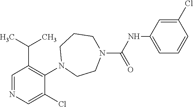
C1=NC=C(Cl)C(N2CCN(C(NC3=CC=CC(Cl)=C3)=O)CCC2)=C1C(C)C
